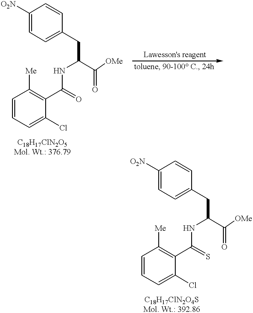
C1([O2N])=CC=C(CC(C([OMe])=O)NC(C2=C([Me])C=CC=C2Cl)=O)C=C1.C1([O2N])=CC=C(CC(C([OMe])=O)NC(C2=C([Me])C=CC=C2Cl)=S)C=C1
